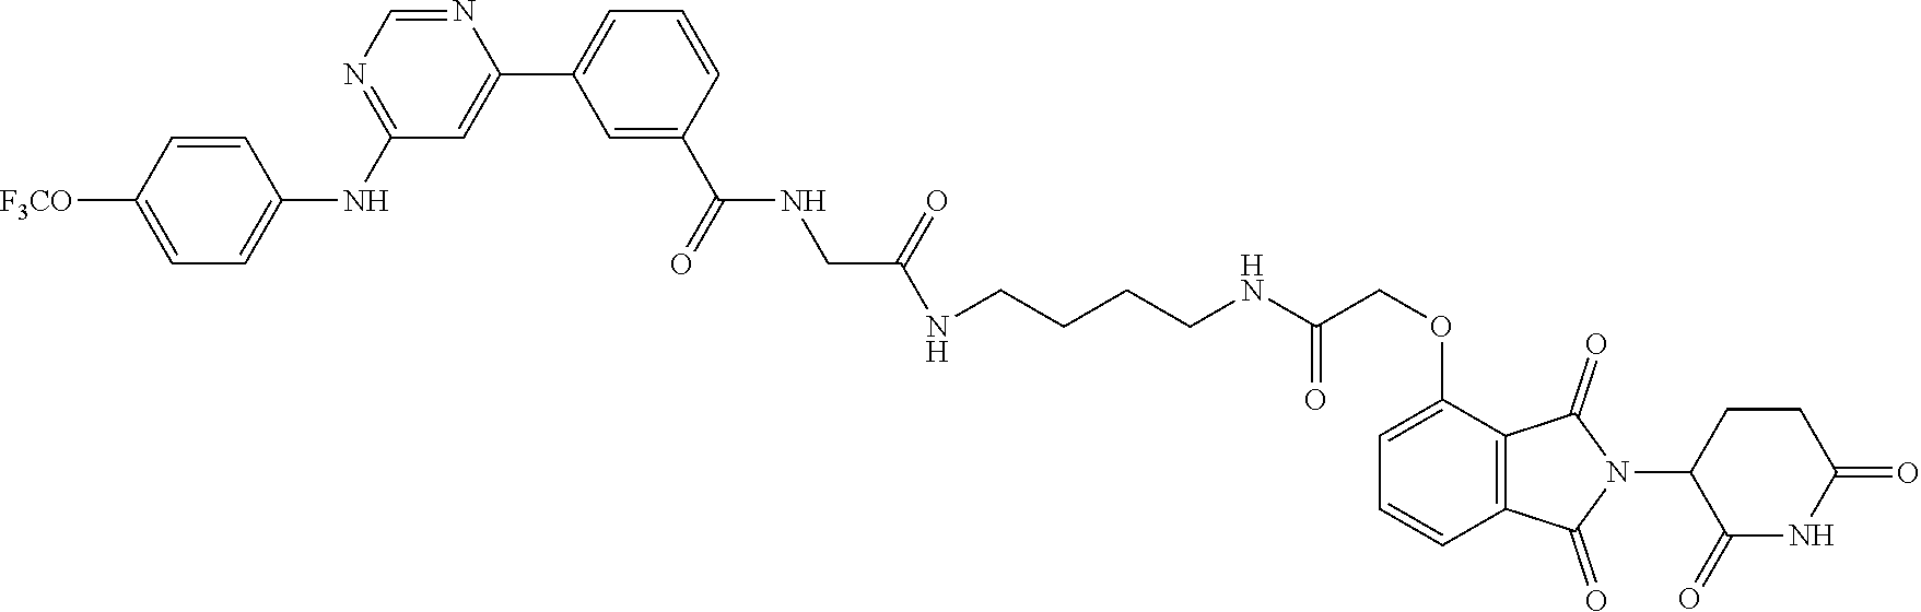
C1(OCC(NCCCCNC(CNC(C2=CC(C3=CC(NC4=CC=C([F3CO])C=C4)=NC=N3)=CC=C2)=O)=O)=O)=CC=CC2=C1C(=O)N(C1C(=O)NC(=O)CC1)C2=O
